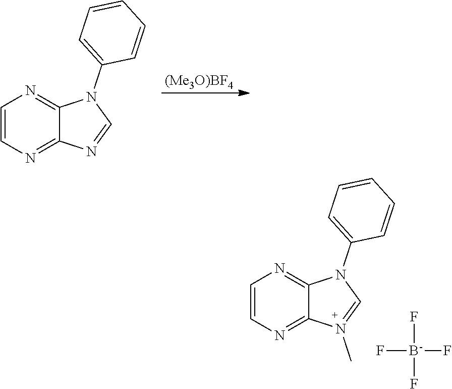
C1=CN=C2C(=N1)N(C1=CC=CC=C1)C=N2C.F[B-](F)(F)F.[(Me3O)BF4].C1=CN=C2C(=N1)N(C1=CC=CC=C1)C=N2
